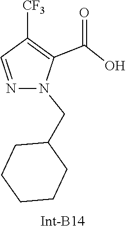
C1CCCCC1CN1N=CC([CF3])=C1C(=O)O
